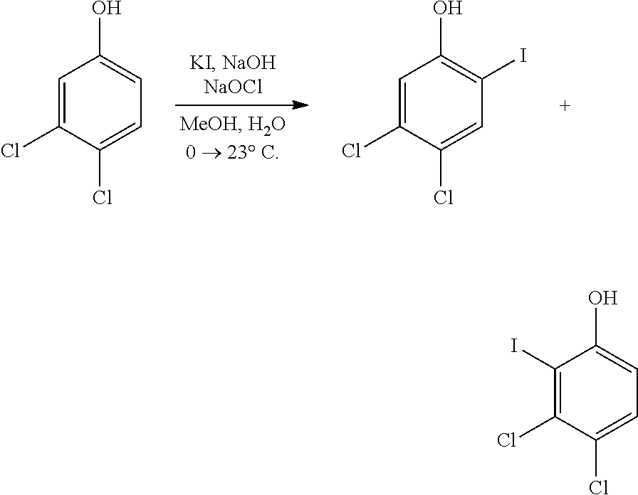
C1=C(Cl)C(Cl)=CC=C1O.C1=C(Cl)C(Cl)=CC(I)=C1O.C1(I)=C(Cl)C(Cl)=CC=C1O
